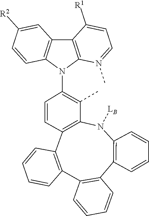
[LB]N1C2=C(C3=C(C4=C(C5=C1C(C)=C(N1C6=C(C7=C1C=CC([R2])=C7)C([R1])=CC=N6C)C=C5)C=CC=C4)C=CC=C3)C=CC=C2
